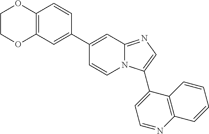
C12=C(C=C(C3=CC4=NC=C(C5=CC=NC6=C5C=CC=C6)N4C=C3)C=C1)OCCO2
